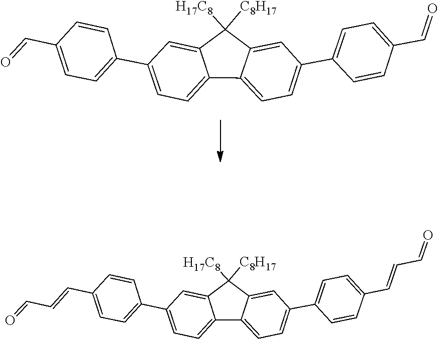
C12=CC=C(C3=CC=C(C=O)C=C3)C=C1C([H17C8])([C8H17])C1=CC(C3=CC=C(C=O)C=C3)=CC=C21.C12=CC=C(C3=CC=C(C=CC=O)C=C3)C=C1C([C8H17])([H17C8])C1=CC(C3=CC=C(C=CC=O)C=C3)=CC=C21
